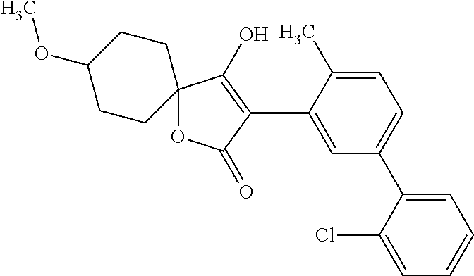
C1=C(C)C(C2=C(O)C3(OC2=O)CCC(OC)CC3)=CC(C2=CC=CC=C2Cl)=C1
